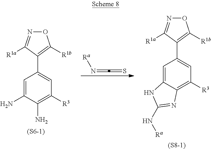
[Ra]N=C=S.[(S6-1)].C1=C(N)C(N)=C([R3])C=C1C1=C([R1b])ON=C1[R1a].C1=C2C(=C([R3])C=C1C1=C([R1b])ON=C1[R1a])N=C(N[Ra])N2.[(S8-1)]
